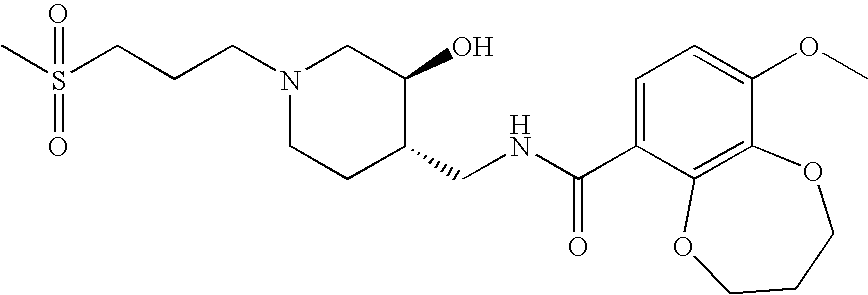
S(CCCN1CCC(CNC(C2=CC=C(OC)C3=C2OCCCO3)=O)C(O)C1)(C)(=O)=O
